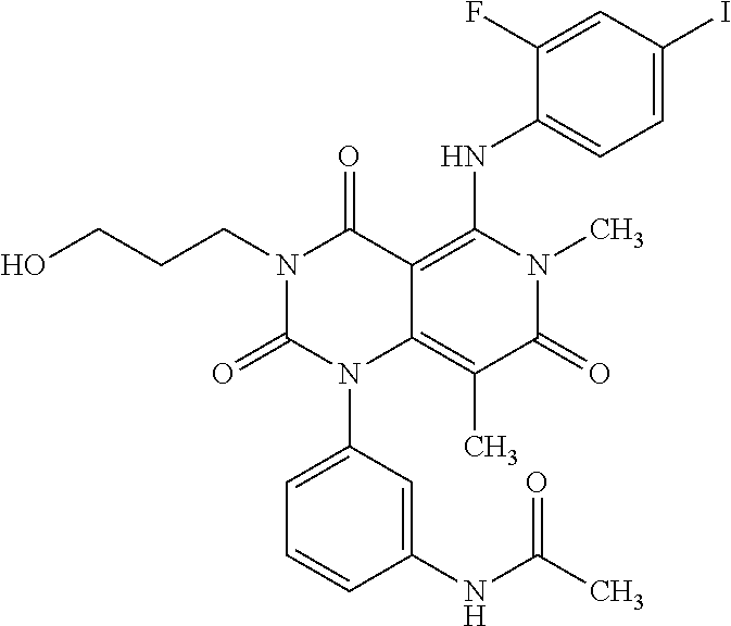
C1(NC(C)=O)=CC(N2C3=C(C)C(=O)N(C)C(NC4=CC=C(I)C=C4F)=C3C(=O)N(CCCO)C2=O)=CC=C1
